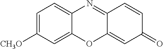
C12=CC([CH3O])=CC=C1N=C1C(=CC(=O)C=C1)O2
